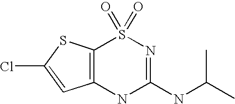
C12=C(SC(Cl)=C1)S(=O)(=O)N=C(NC(C)C)N2
